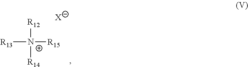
[R12][N+]([R15])([R14])[R13].[X]
